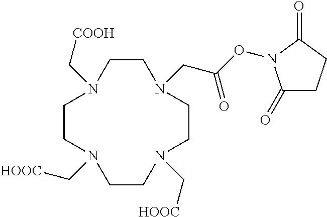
C1CN(CC(ON2C(=O)CCC2=O)=O)CCN(C[HOOC])CCN(C[HOOC])CCN1C[COOH]
